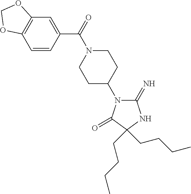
C1(=N)N(C2CCN(C(C3=CC4=C(C=C3)OCO4)=O)CC2)C(=O)C(CCCC)(CCCC)N1
